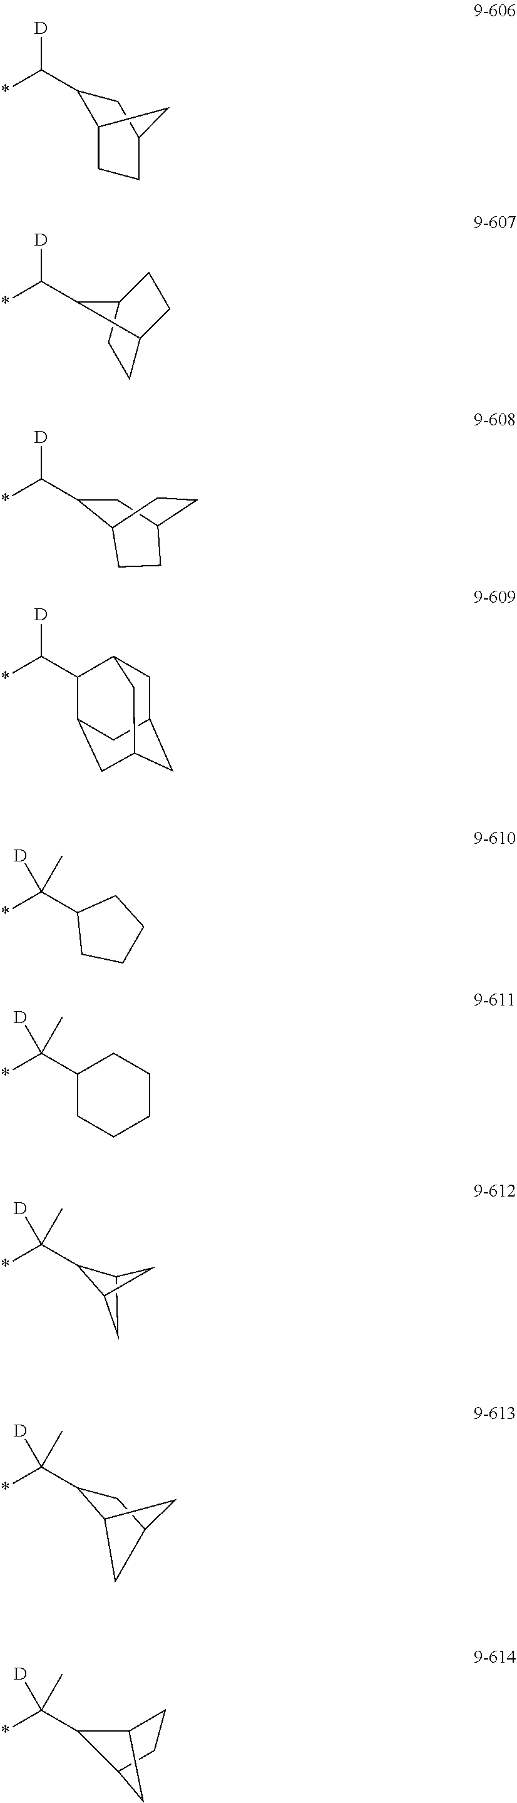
[D]C(*)(C1C2CC1C2)C.[D]C(*)C1C2CCC(C1)C2.[D]C(*)C1C2CCC1CC2.[D]C(*)C1CC2CCC1CC2.[D]C(*)C1C2CC3CC(CC1C3)C2.[D]C(C1CCCC1)(*)C.[D]C(C1CCCCC1)(*)C.[D]C(*)(C1C2CC(C1)C2)C.[D]C(*)(C1C2CCC1C2)C
